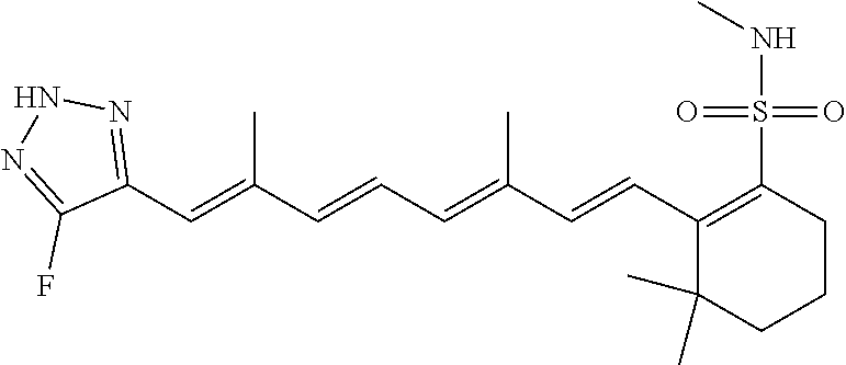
C1(C=C(C=CC=C(C=CC2=C(S(=O)(=O)NC)CCCC2(C)C)C)C)=NNN=C1F
